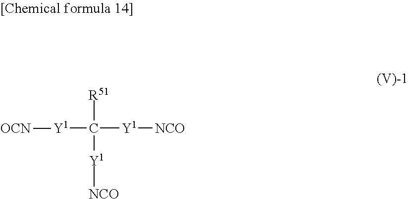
[Y1](C([Y1][NCO])([R51])[Y1][NCO])[OCN]
